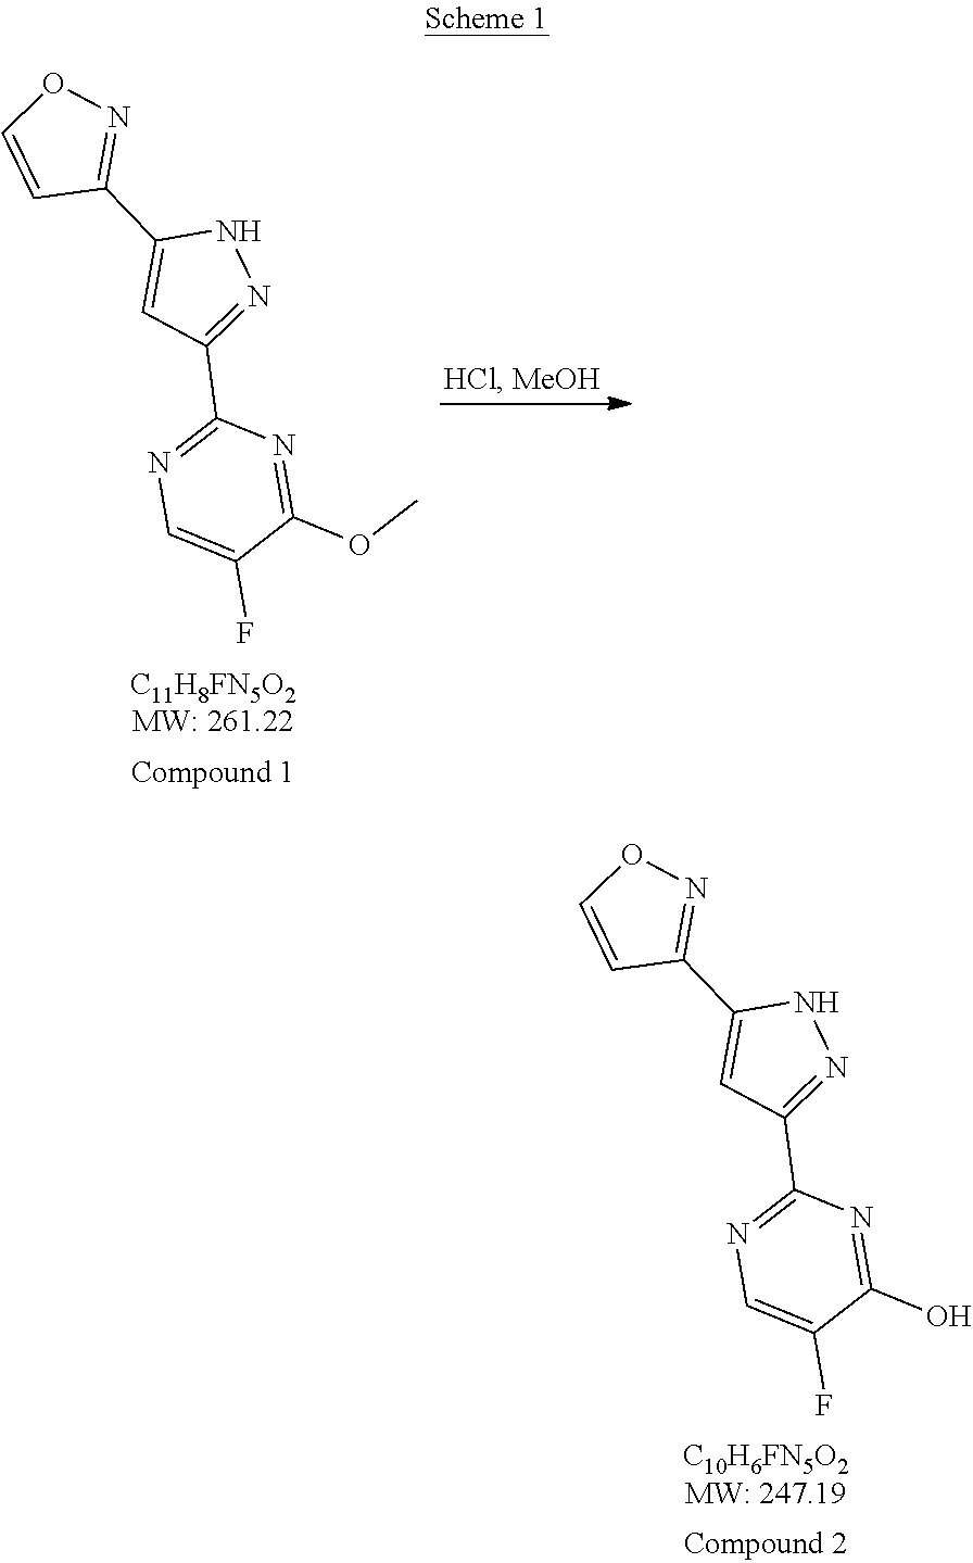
C1=CON=C1C1=CC(C2=NC=C(F)C(OC)=N2)=NN1.C1=CON=C1C1=CC(C2=NC=C(F)C(O)=N2)=NN1
